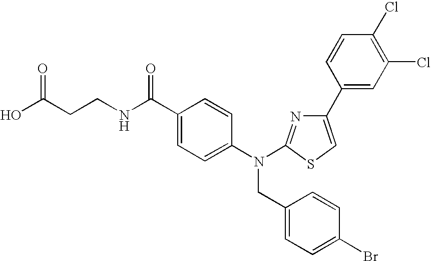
OC(CCNC(C1=CC=C(N(CC2=CC=C(Br)C=C2)C2=NC(C3=CC(Cl)=C(Cl)C=C3)=CS2)C=C1)=O)=O
